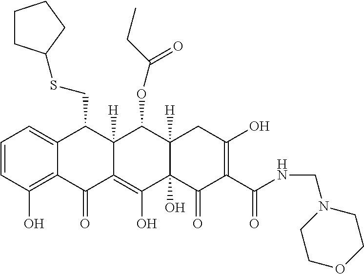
C1=CC(O)=C2C(=C1)C(CSC1CCCC1)C1([H])C(=C(O)C3(O)C([H])(C1OC(CC)=O)CC(O)=C(C(NCN1CCOCC1)=O)C3=O)C2=O
